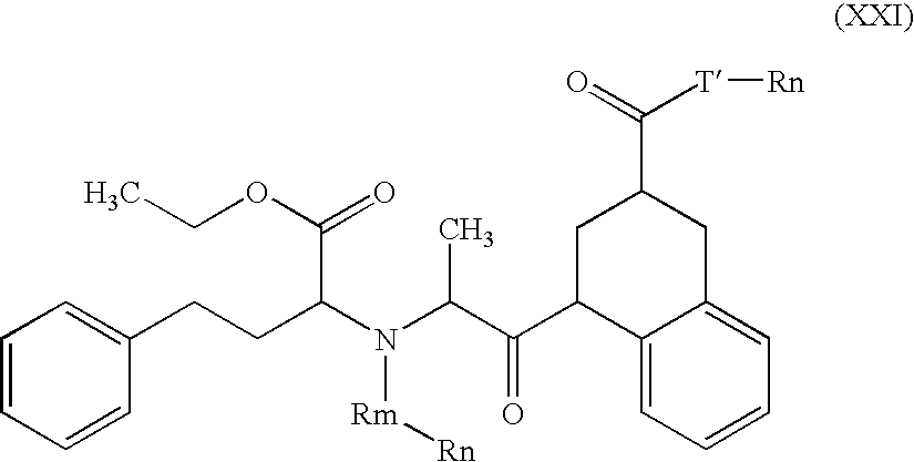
C(N(C(CCC1=CC=CC=C1)C(=O)OCC)[Rm][Rn])(C)C(C1C2=CC=CC=C2CC(C([T][Rn])=O)C1)=O
